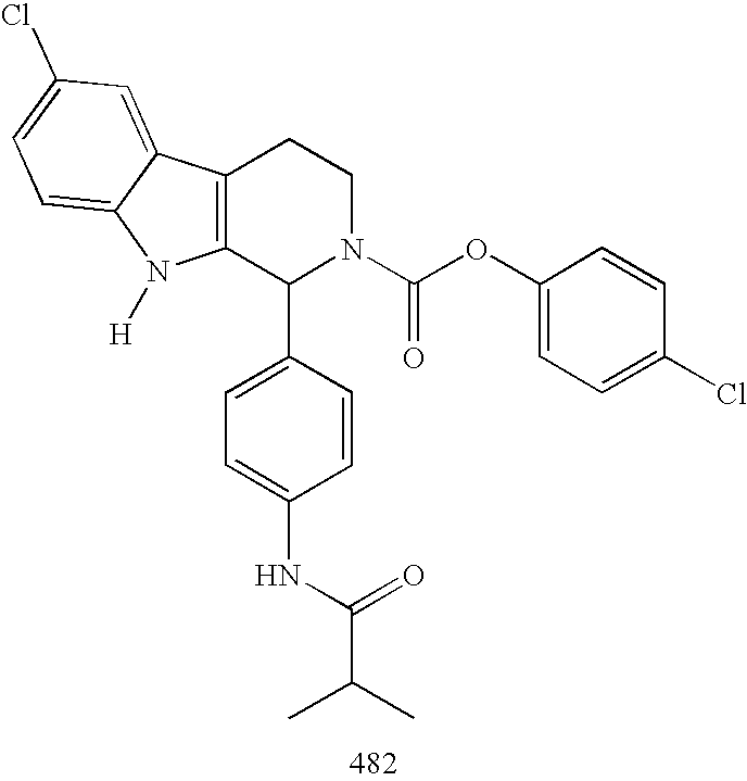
C12=C(C(C3=CC=C(NC(=O)C(C)C)C=C3)N(C(OC3=CC=C(Cl)C=C3)=O)CC1)N([H])C1=CC=C(Cl)C=C21
